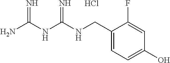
C(C1=CC=C(O)C=C1F)NC(NC(N)=N)=N.Cl
